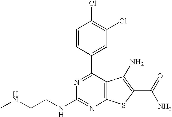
C1=CC(C2=NC(NCCNC)=NC3=C2C(N)=C(C(N)=O)S3)=CC(Cl)=C1Cl
